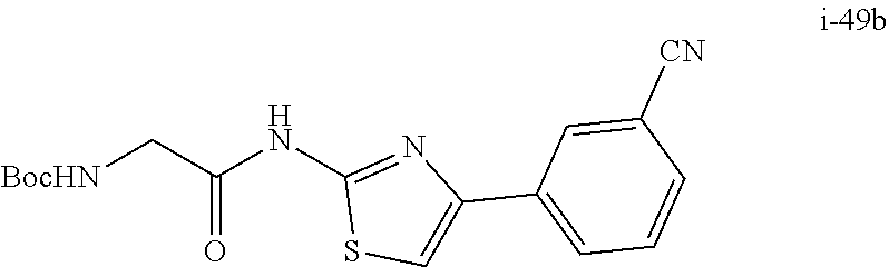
C1(NC(C[BocHN])=O)=NC(C2=CC=CC([CN])=C2)=CS1
